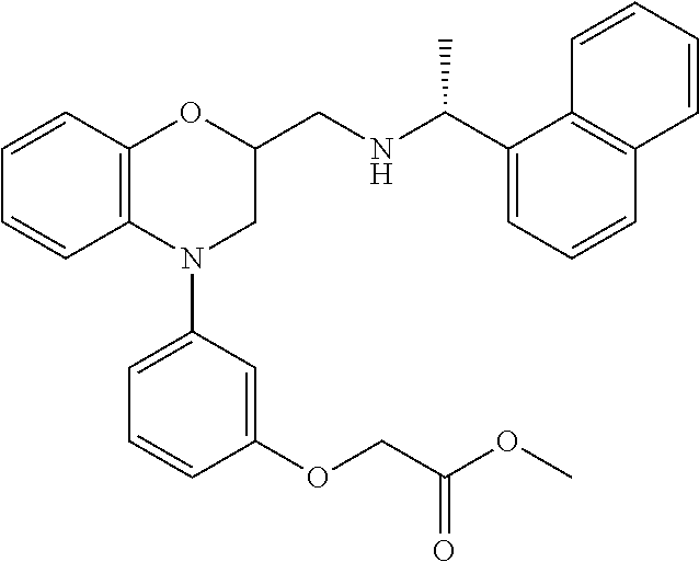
C1=CC2=C(C=C1)N(C1=CC=CC(OCC(OC)=O)=C1)CC(CNC(C1=CC=CC3=C1C=CC=C3)C)O2
